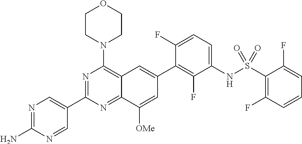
C12=NC(C3=CN=C(N)N=C3)=NC(N3CCOCC3)=C1C=C(C1=C(F)C(NS(C3=C(F)C=CC=C3F)(=O)=O)=CC=C1F)C=C2[OMe]
